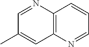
C12=C(N=CC=C1)C=C(C)C=N2
